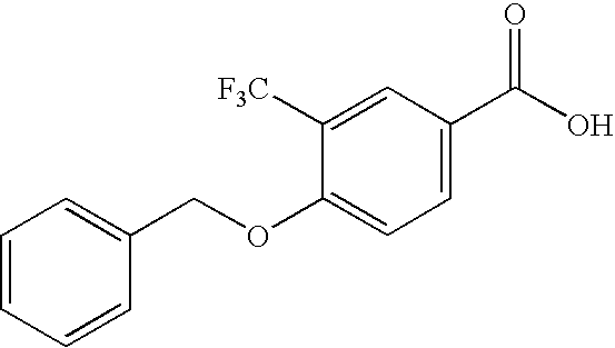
C1([F3C])=CC(C(O)=O)=CC=C1OCC1=CC=CC=C1
